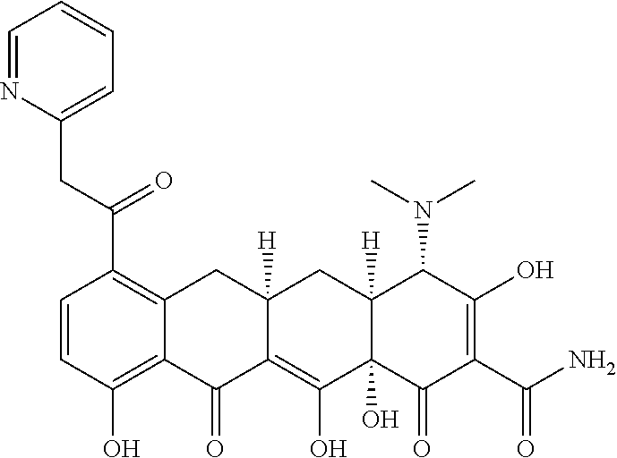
C1=CC(O)=C2C(=C1C(=O)CC1=CC=CC=N1)CC1([H])C(=C(O)C3(O)C([H])(C1)C(N(C)C)C(O)=C(C(N)=O)C3=O)C2=O
